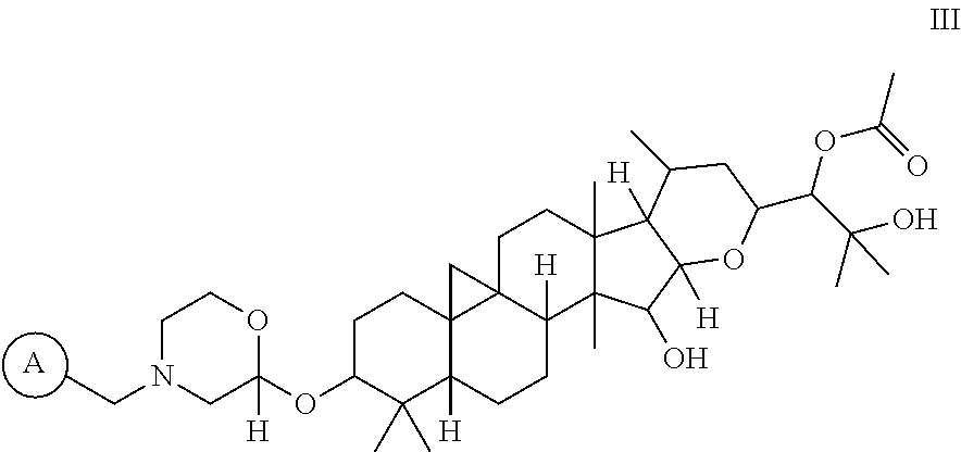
O1C(OC2CCC34C([H])(C2(C)C)CCC2([H])C3(CCC3(C)C2(C)C(O)C2([H])C3([H])C(C)CC(C(C(C)(O)C)OC(C)=O)O2)C4)([H])CN(CC)CC1.[A]
